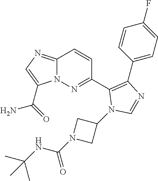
C1(C2=NN3C(=NC=C3C(=O)N)C=C2)=C(C2=CC=C(F)C=C2)N=CN1C1CN(C(=O)NC(C)(C)C)C1
